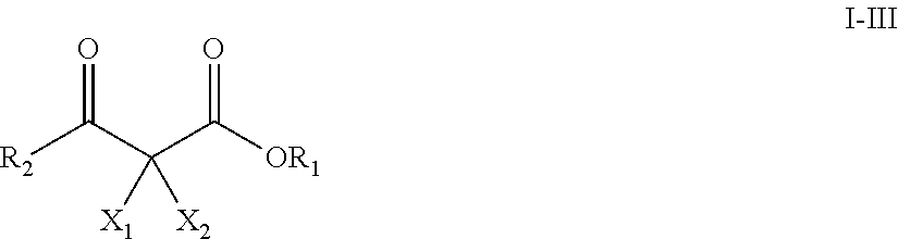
[R2]C(C(C([OR1])=O)([X1])[X2])=O
